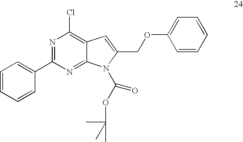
N1=C(C2=CC=CC=C2)N=C2C(=C1Cl)C=C(COC1=CC=CC=C1)N2C(=O)OC(C)(C)C
